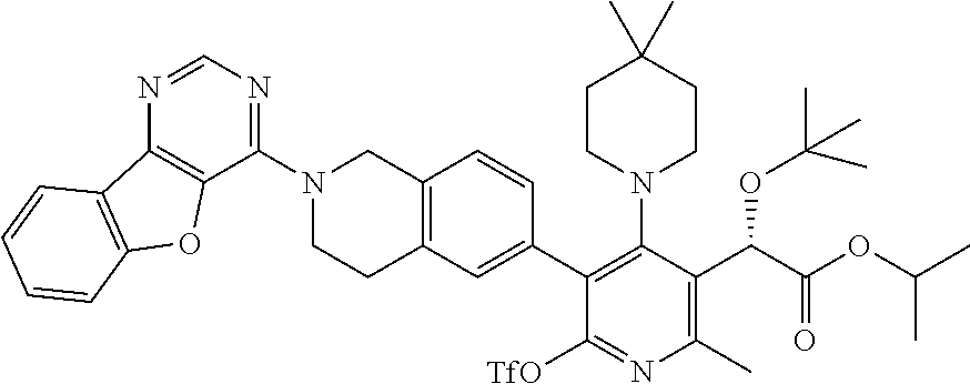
C12=C(N=CN=C1N1CCC3=C(C1)C=CC(C1=C(N4CCC(C)(C)CC4)C(C(C(=O)OC(C)C)OC(C)(C)C)=C(C)N=C1[TfO])=C3)C1=C(O2)C=CC=C1
